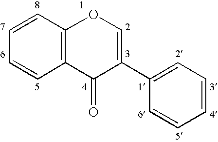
C12=C(C=CC=C1)OC=C(C1=CC=CC=C1)C2=O
